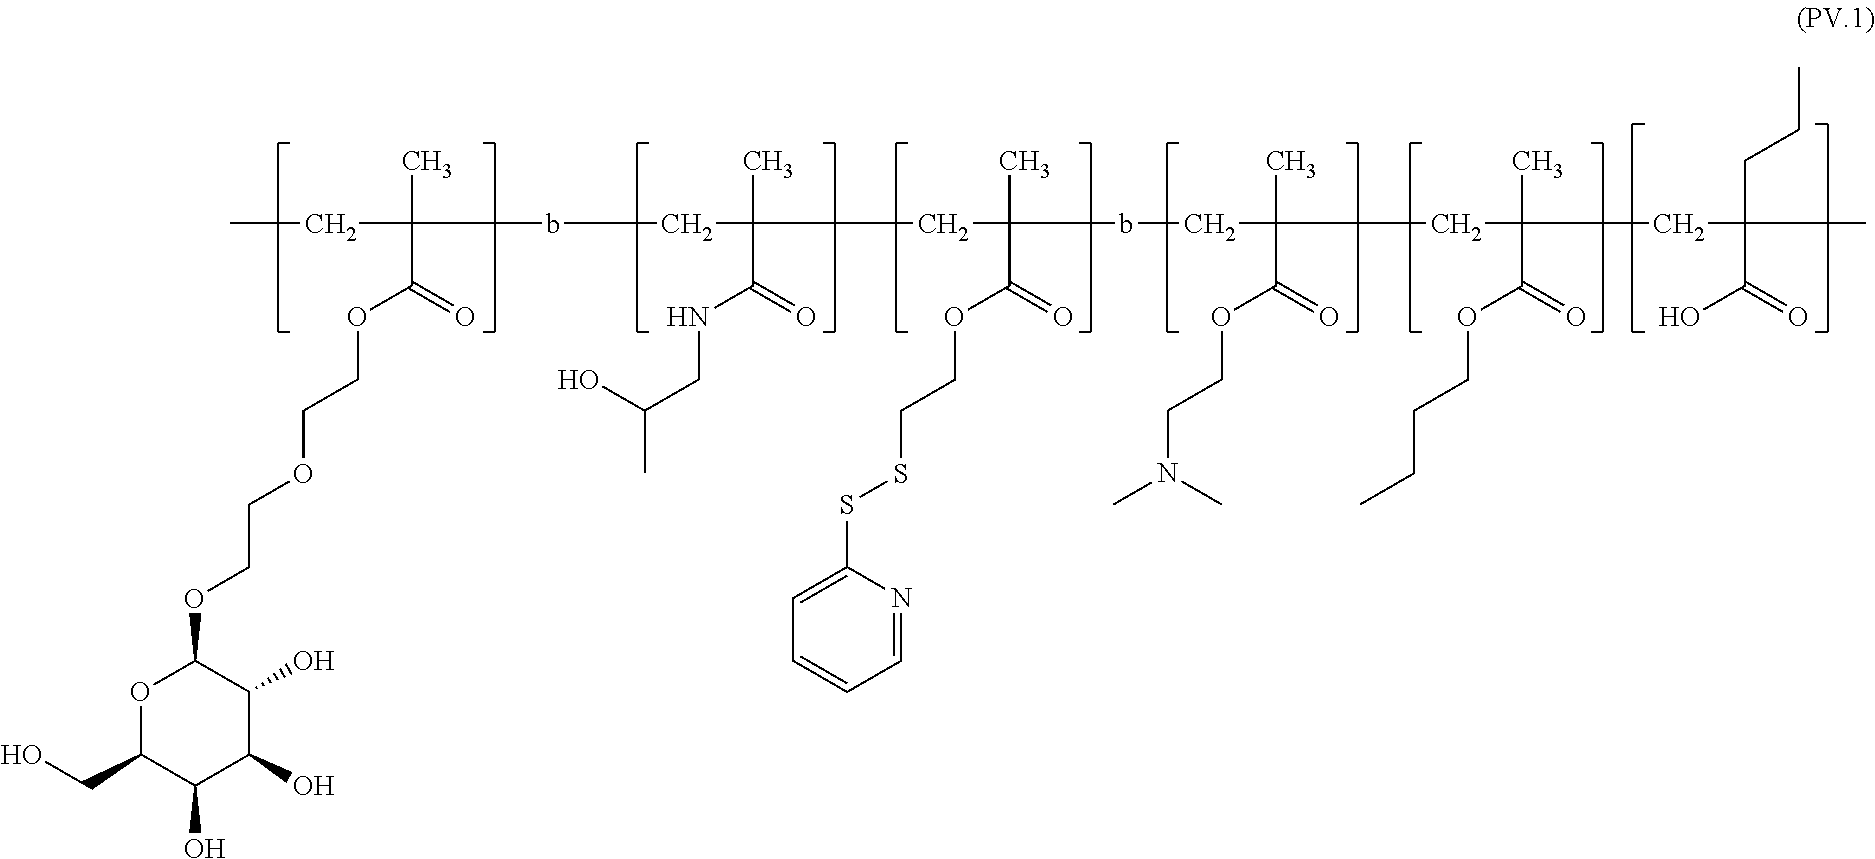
CC(bCC(C)(C(=O)NCC(C)O)CC(C)(bCC(C)(C(=O)OCCN(C)C)CC(C)(CC(CCC)(C)C(=O)O)C(=O)OCCCC)C(=O)OCCSSC1=CC=CC=N1)(CC)C(=O)OCCOCCOC1OC(CO)C(O)C(O)C1O
